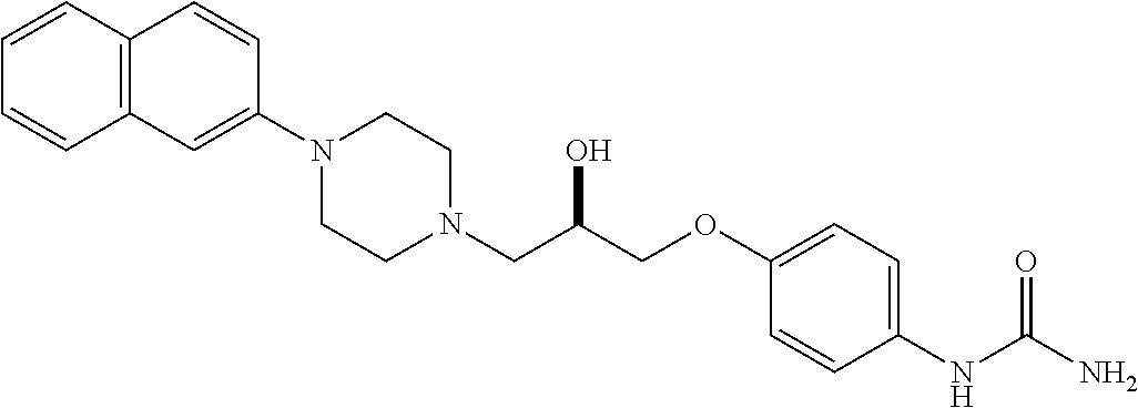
C12=C(C=C(N3CCN(CC(COC4=CC=C(NC(N)=O)C=C4)O)CC3)C=C1)C=CC=C2
